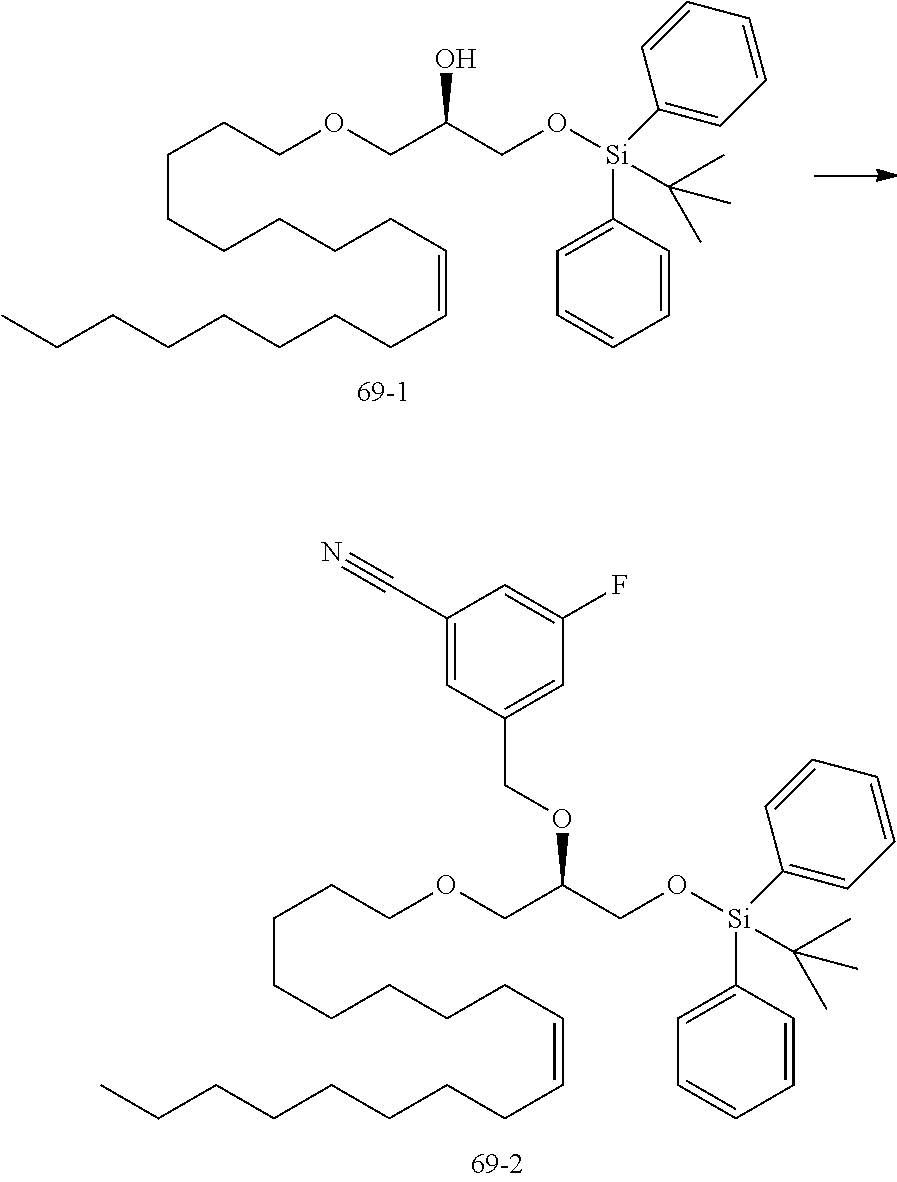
C(CCCCCC=CCCCCCCCC)CCOCC(CO[Si](C1=CC=CC=C1)(C1=CC=CC=C1)C(C)(C)C)OCC1=CC(F)=CC(C#N)=C1.C(CCCCCC=CCCCCCCCC)CCOCC(CO[Si](C1=CC=CC=C1)(C1=CC=CC=C1)C(C)(C)C)O
